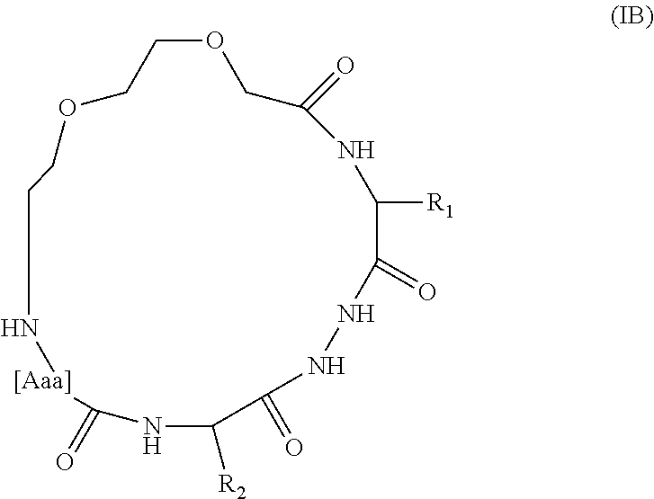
C1OCC(=O)NC([R1])C(=O)NNC(=O)C([R2])NC(=O)[[Aaa]]NCCCOC1
